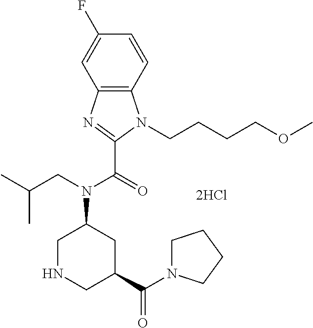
C12=C(C=CC(F)=C1)N(CCCCOC)C(C(N(C1CNCC(C(N3CCCC3)=O)C1)CC(C)C)=O)=N2
